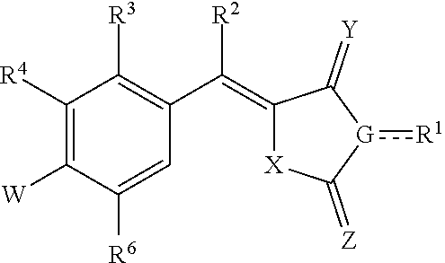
C1(=C([R2])C2=C([R3])C([R4])=C([W])C([R6])=C2)[X]C(=[Z])[G](:[R1])C1=[Y]
